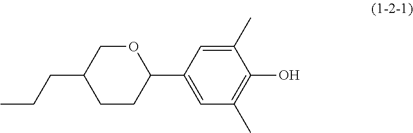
C1(C)=CC(C2OCC(CCC)CC2)=CC(C)=C1O
